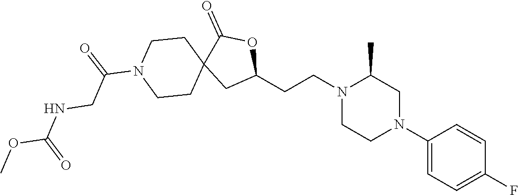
C1(N2CC(C)N(CCC3OC(=O)C4(C3)CCN(C(=O)CNC(OC)=O)CC4)CC2)=CC=C(F)C=C1
